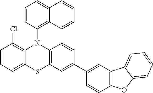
C1=CC2=C(C=C1C1=CC3=C(C=C1)OC1=CC=CC=C31)SC1=CC=CC(Cl)=C1N2C1=C2C(=CC=C1)C=CC=C2
